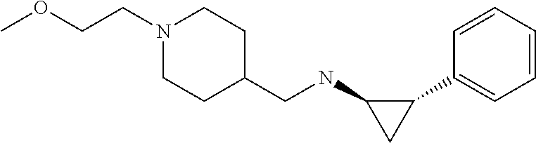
C1=CC=CC(C2C(NCC3CCN(CCOC)CC3)C2)=C1
